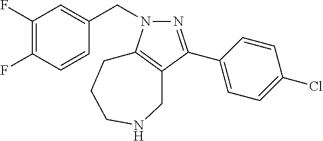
C1(F)=C(F)C=CC(CN2N=C(C3=CC=C(Cl)C=C3)C3=C2CCCNC3)=C1
